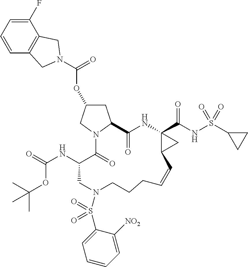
C1=CC=C(F)C2=C1CN(C(=O)OC1CC3N(C1)C(=O)C(NC(=O)OC(C)(C)C)CN(S(C1=CC=CC=C1[NO2])(=O)=O)CCCC=CC1C(C(NS(C4CC4)(=O)=O)=O)(NC3=O)C1)C2
